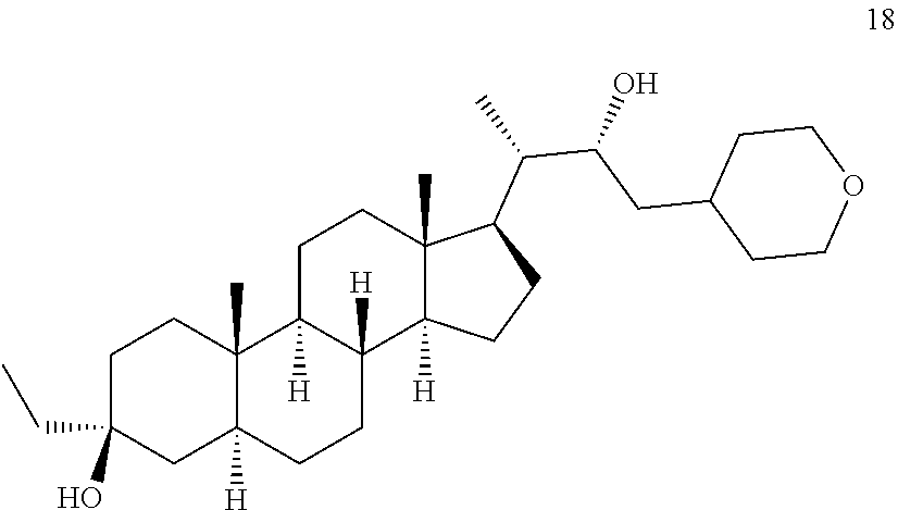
C1C(CC)(O)CC2([H])C(C)(C1)C1([H])C([H])(CC2)C2([H])C(C)(CC1)C(C(C(CC1CCOCC1)O)C)CC2
